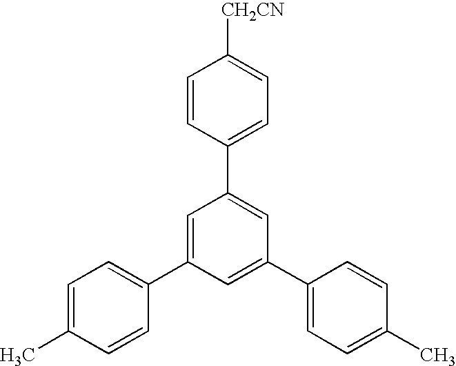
C1=CC(C2=CC(C3=CC=C(C)C=C3)=CC(C3=CC=C(C)C=C3)=C2)=CC=C1[CH2CN]
